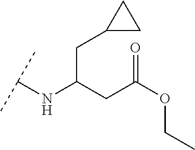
C(C(CC(OCC)=O)NC(C)C)C1CC1
